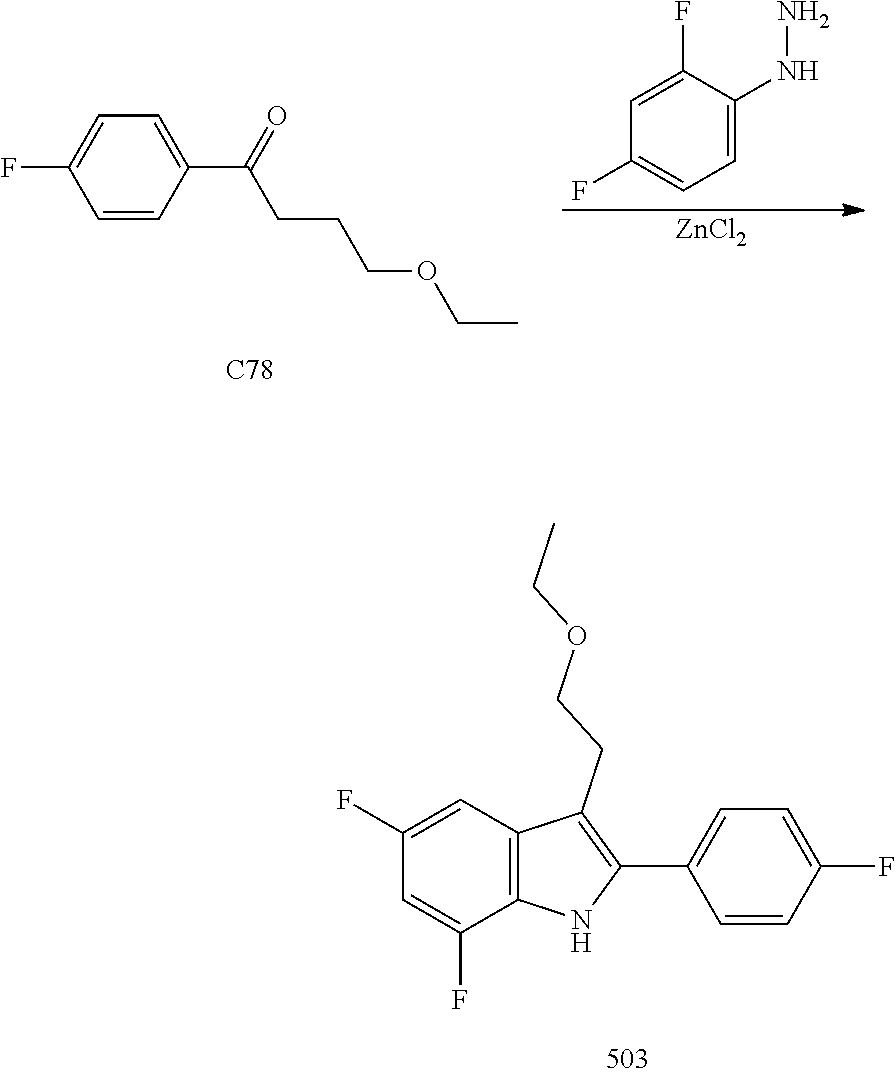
NNC1=CC=C(F)C=C1F.CCOCCCC(C1=CC=C(F)C=C1)=O.[ZnCl2].[C78].O(CC)CCC1=C(C2=CC=C(F)C=C2)NC2=C1C=C(F)C=C2F
